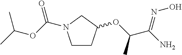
C1CC(OC(C(N)=NO)C)CN1C(OC(C)C)=O
